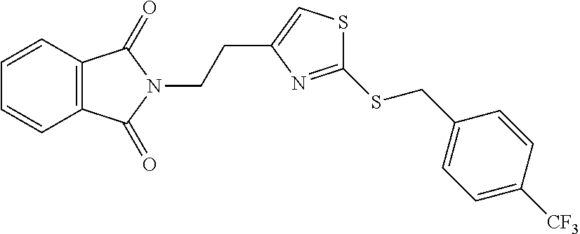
C12=C(C=CC=C1)C(=O)N(CCC1=CSC(SCC3=CC=C([CF3])C=C3)=N1)C2=O
